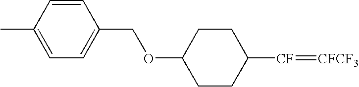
C1(OCC2=CC=C(C)C=C2)CCC([CF]=[CFCF3])CC1
